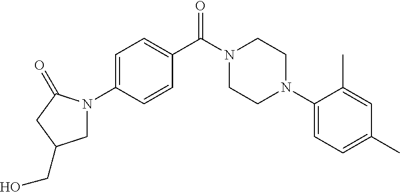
C1=C(N2CC(CO)CC2=O)C=CC(C(N2CCN(C3=CC=C(C)C=C3C)CC2)=O)=C1
